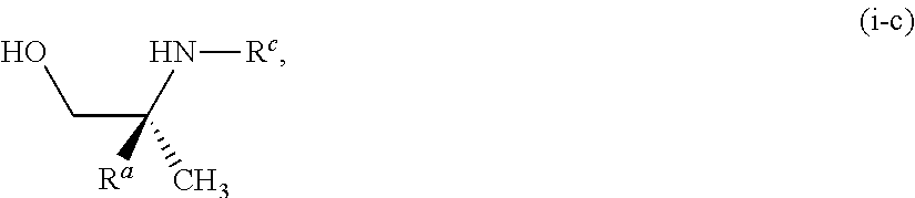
C(C(C)(N[Rc])[Ra])O
